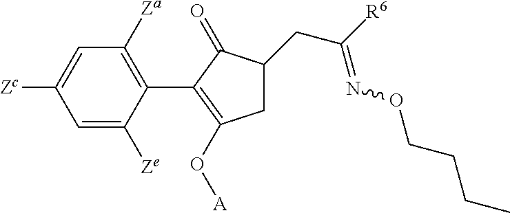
C1=C([Zc])C=C([Ze])C(C2=C(O[A])CC(CC([R6])=NOCCCC)C2=O)=C1[Za]
